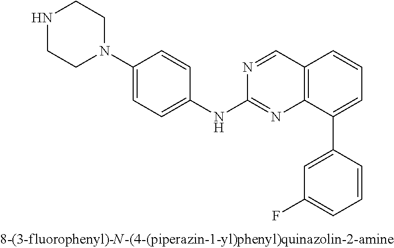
N1CCN(C2=CC=C(NC3=NC4=C(C=N3)C=CC=C4C3=CC(F)=CC=C3)C=C2)CC1
